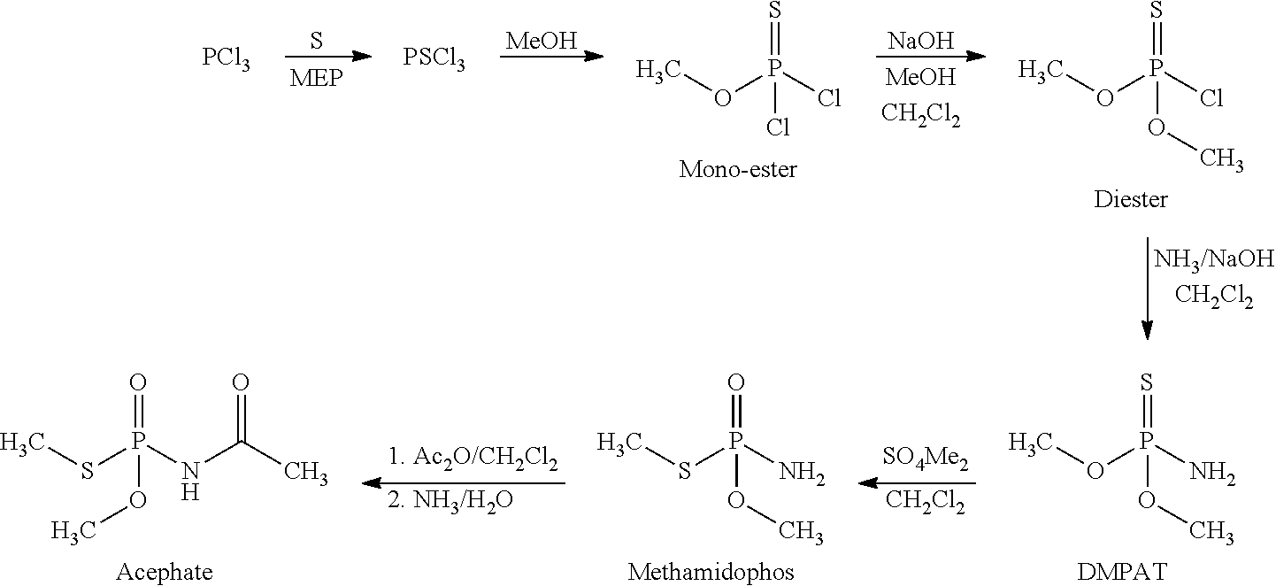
S.[MeOH].COP(Cl)(Cl)=S.[NaOH].COP(Cl)(OC)=S.[PCl3].[PSCl3].COP(N)(OC)=S.[DMPAT].[CH2Cl2].CSP(N)(OC)=O.[Methamidophos].[2. NH3/H2O].CSP(NC(=O)C)(OC)=O.[Acephate]
